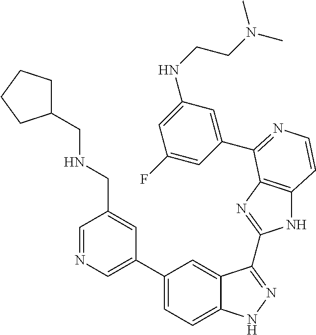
C1(C2=CN=CC(CNCC3CCCC3)=C2)=CC=C2C(=C1)C(C1=NC3=C(N1)C=CN=C3C1=CC(NCCN(C)C)=CC(F)=C1)=NN2
